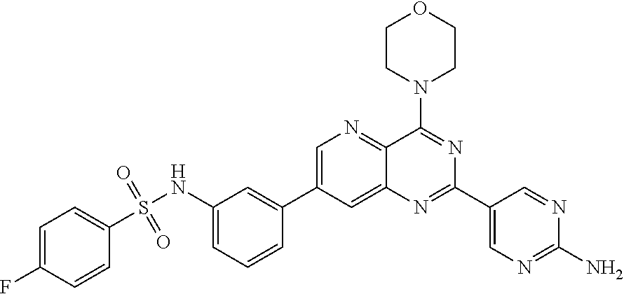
C1=C(C2=CC(NS(C3=CC=C(F)C=C3)(=O)=O)=CC=C2)C=C2C(=N1)C(N1CCOCC1)=NC(C1=CN=C(N)N=C1)=N2
